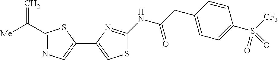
C1(C([Me])=C)=NC=C(C2=CSC(NC(CC3=CC=C(S([CF3])(=O)=O)C=C3)=O)=N2)S1
